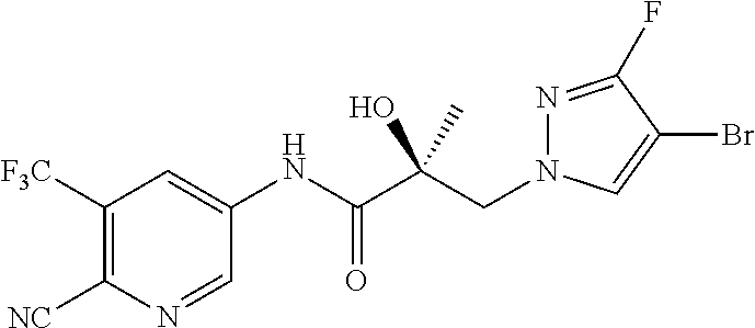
C(C(C(NC1=CC([F3C])=C([NC])N=C1)=O)(C)O)N1N=C(F)C(Br)=C1
